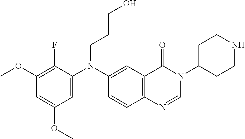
C1(OC)=C(F)C(N(C2=CC3=C(C=C2)N=CN(C2CCNCC2)C3=O)CCCO)=CC(OC)=C1
